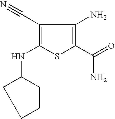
C1(C#N)=C(NC2CCCC2)SC(C(=O)N)=C1N
